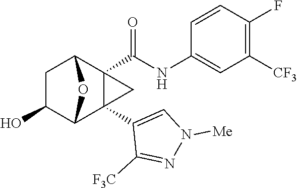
C1(O)C2C3(C4=CN([Me])N=C4[F3C])C(C(NC4=CC([CF3])=C(F)C=C4)=O)(C(C1)O2)C3
